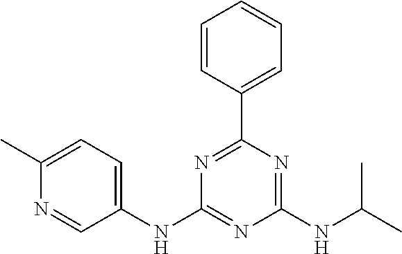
C1(C)=CC=C(NC2=NC(NC(C)C)=NC(C3=CC=CC=C3)=N2)C=N1
